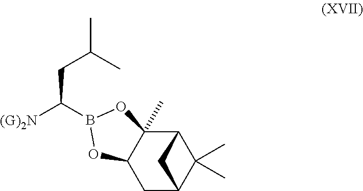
C12CC3C(C)(C)C(C1(C)OB(C([(G)2N])CC(C)C)O2)C3
